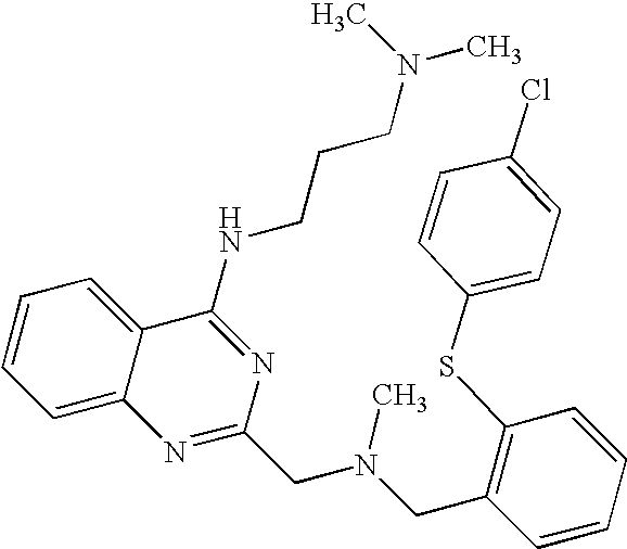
C12=CC=CC=C1C(NCCCN(C)C)=NC(CN(CC1=C(SC3=CC=C(Cl)C=C3)C=CC=C1)C)=N2
